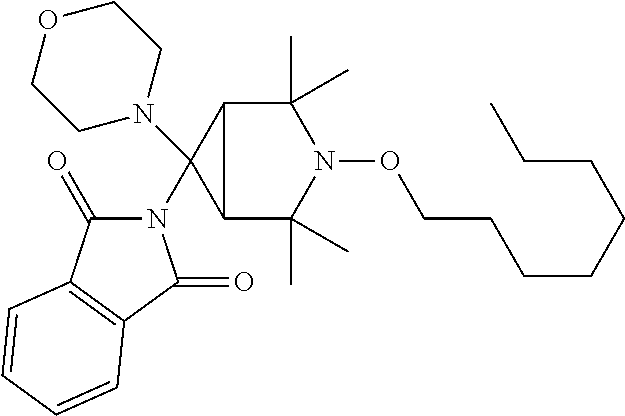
C12C(C)(C)N(OCCCCCCCC)C(C)(C)C1C2(N1CCOCC1)N1C(=O)C2=C(C1=O)C=CC=C2
